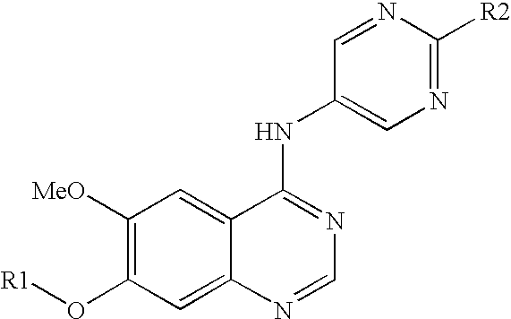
C1([MeO])=C(O[R1])C=C2C(=C1)C(NC1=CN=C([R2])N=C1)=NC=N2
